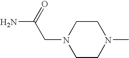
C1CN(C)CCN1CC(N)=O
